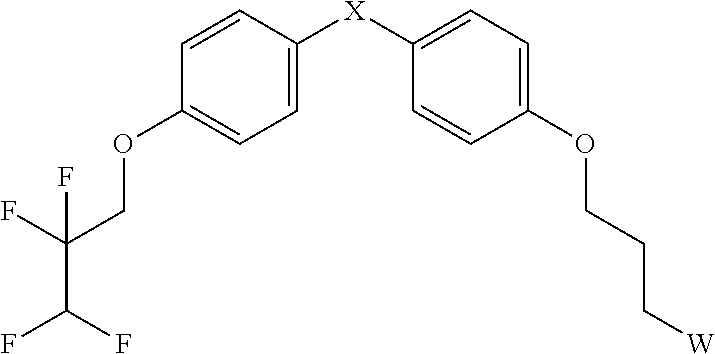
C1=CC([X]C2=CC=C(OCCC[W])C=C2)=CC=C1OCC(F)(C(F)F)F
